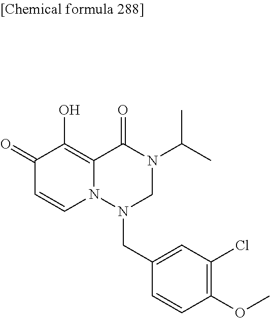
C1(=O)C=CN2C(=C1O)C(=O)N(C(C)C)CN2CC1=CC(Cl)=C(OC)C=C1
